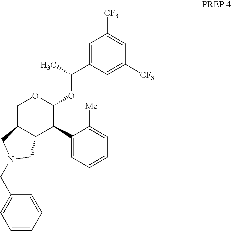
C(C1=CC([CF3])=CC([CF3])=C1)(C)OC1OCC2C(C1C1=CC=CC=C1[Me])CN(CC1=CC=CC=C1)C2
